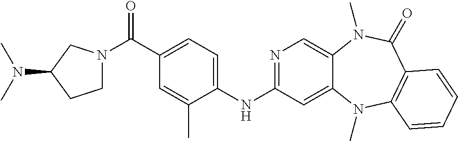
N1=C(NC2=CC=C(C(=O)N3CCC(N(C)C)C3)C=C2C)C=C2C(=C1)N(C)C(=O)C1=C(N2C)C=CC=C1
